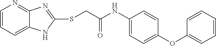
C1=CC=C2C(=N1)N=C(SCC(NC1=CC=C(OC3=CC=CC=C3)C=C1)=O)N2
